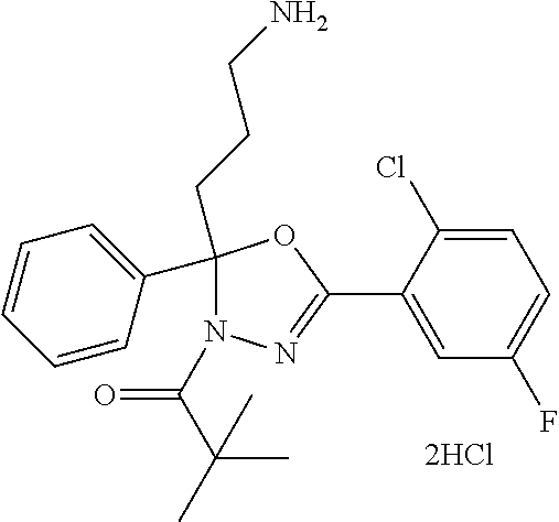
C1(C2(CCCN)N(C(=O)C(C)(C)C)N=C(C3=CC(F)=CC=C3Cl)O2)=CC=CC=C1
